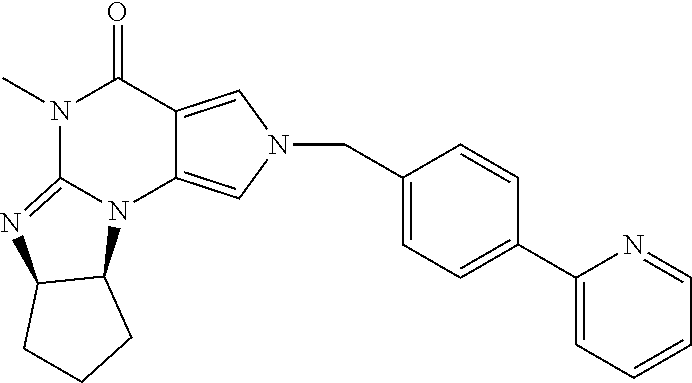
N1(C)C2=NC3C(N2C2=CN(CC4=CC=C(C5=CC=CC=N5)C=C4)C=C2C1=O)CCC3
